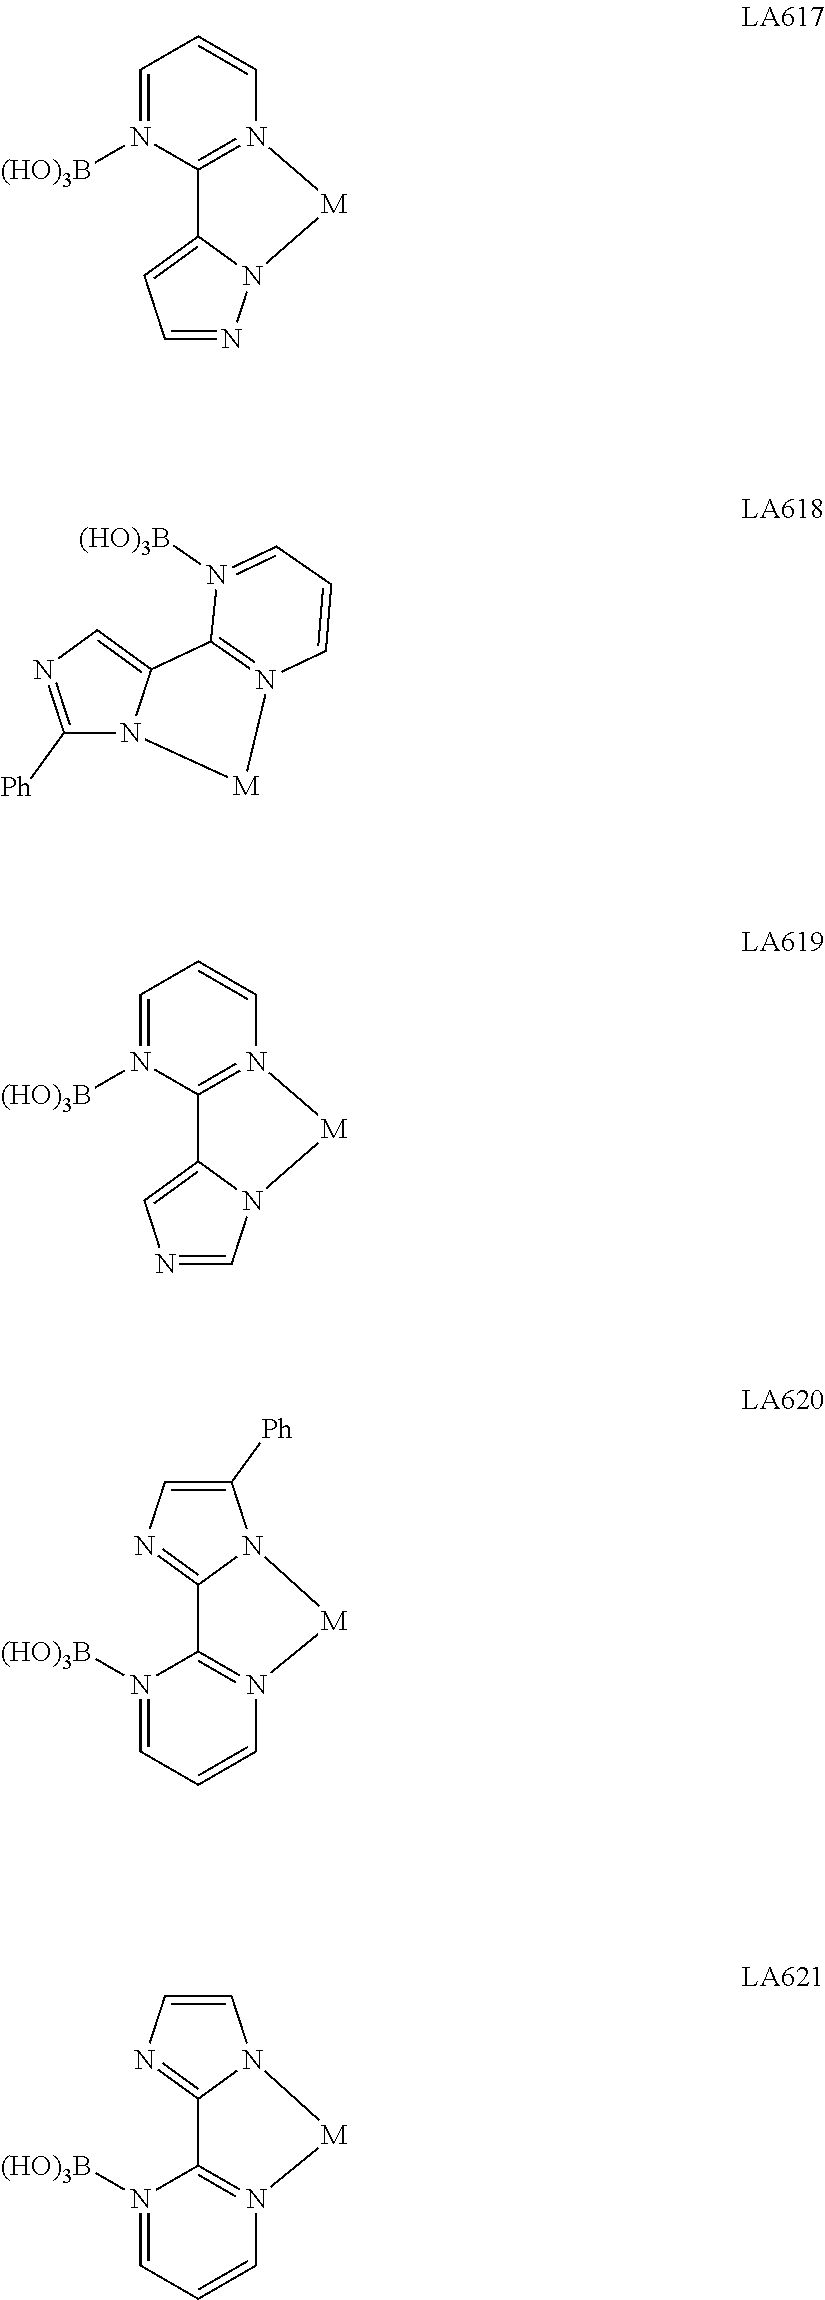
N1=CC=C2N1[M]N1=C2N([(HO)3B])=CC=C1.C1=CC=N([(HO)3B])C2=N1[M]N1C([Ph])=NC=C21.C1=NC=C2N1[M]N1=C2N([(HO)3B])=CC=C1.C1([Ph])=CN=C2N1[M]N1=C2N([(HO)3B])=CC=C1.C1=CN=C2N1[M]N1=C2N([(HO)3B])=CC=C1
